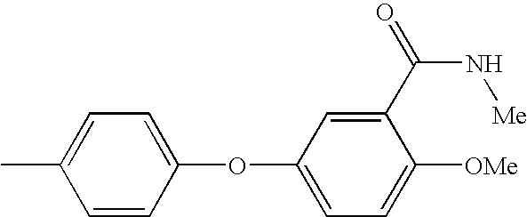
C1=CC(OC2=CC=C([OMe])C(C(=O)N[Me])=C2)=CC=C1C
